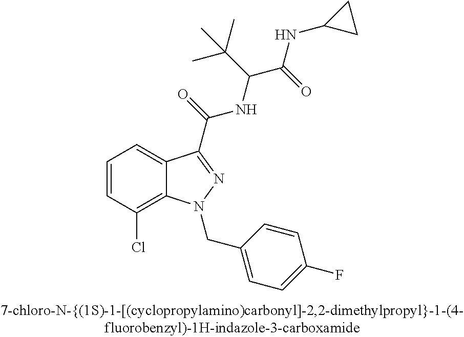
C1=CC(Cl)=C2C(=C1)C(C(=O)NC(C(NC1CC1)=O)C(C)(C)C)=NN2CC1=CC=C(F)C=C1
